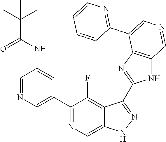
C1(C2=CN=CC(NC(=O)C(C)(C)C)=C2)=NC=C2C(=C1F)C(C1=NC3=C(N1)C=NC=C3C1=NC=CC=C1)=NN2
